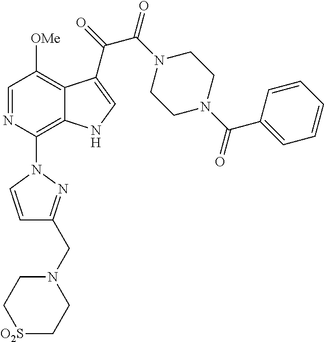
C1=NC(N2C=CC(CN3CC[O2S]CC3)=N2)=C2C(=C1[OMe])C(C(C(=O)N1CCN(C(C3=CC=CC=C3)=O)CC1)=O)=CN2
